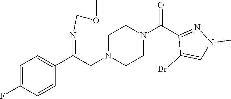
C1=C(F)C=CC(C(CN2CCN(C(C3=NN(C)C=C3Br)=O)CC2)=NCOC)=C1
